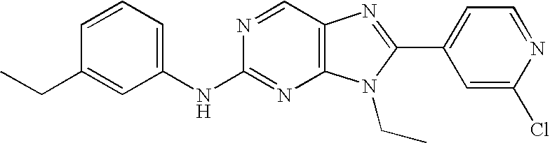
N(C1=NC2=C(C=N1)N=C(C1=CC=NC(Cl)=C1)N2CC)C1=CC=CC(CC)=C1
